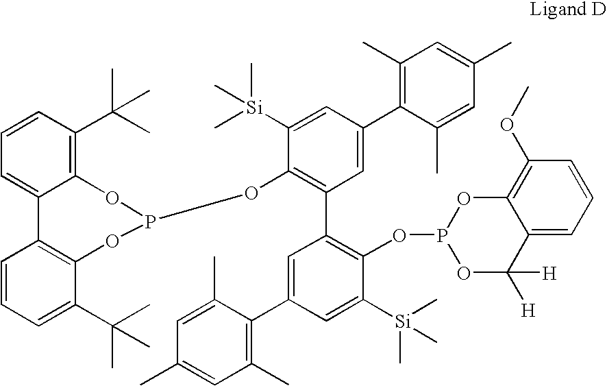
C1=CC(C(C)(C)C)=C2C(=C1)C1=C(C(C(C)(C)C)=CC=C1)OP(OC1=C(C3=C(OP4OC([H])([H])C5=CC=CC(OC)=C5O4)C([Si](C)(C)C)=CC(C4=C(C)C=C(C)C=C4C)=C3)C=C(C3=C(C)C=C(C)C=C3C)C=C1[Si](C)(C)C)O2
